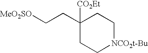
[MeO2SO]CCC1([CO2Et])CC[NCO2t-Bu]CC1
